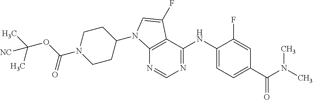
C12=C(C(NC3=CC=C(C(N(C)C)=O)C=C3F)=NC=N1)C(F)=CN2C1CCN(C(OC(C)(C)[NC])=O)CC1
